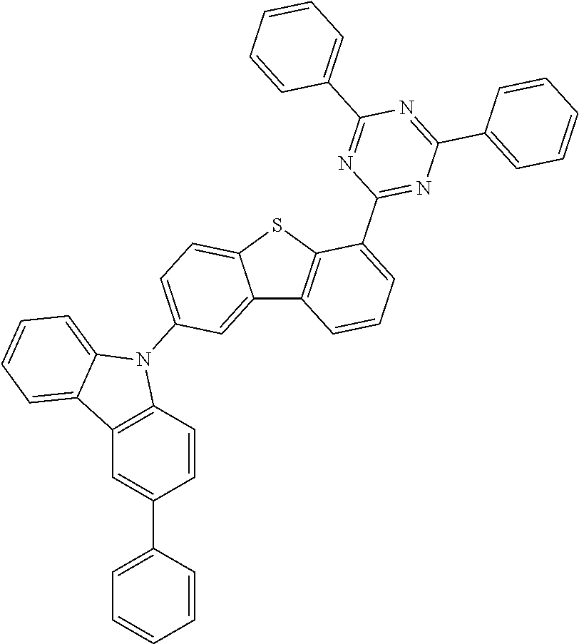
C12=CC(N3C4=CC=CC=C4C4=C3C=CC(C3=CC=CC=C3)=C4)=CC=C1SC1=C2C=CC=C1C1=NC(C2=CC=CC=C2)=NC(C2=CC=CC=C2)=N1
